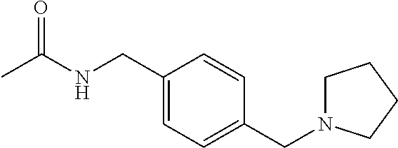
C1(CNC(C)=O)=CC=C(CN2CCCC2)C=C1
